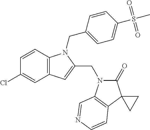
C1=CC2=C(C=C1Cl)C=C(CN1C(=O)C3(C4=C1C=NC=C4)CC3)N2CC1=CC=C(S(C)(=O)=O)C=C1
